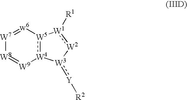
[W8]1=[W9][W4]2:[W5]([w6]=[W7]1)[W1]([R1]):[W2][W3]2:[Y][R2]
